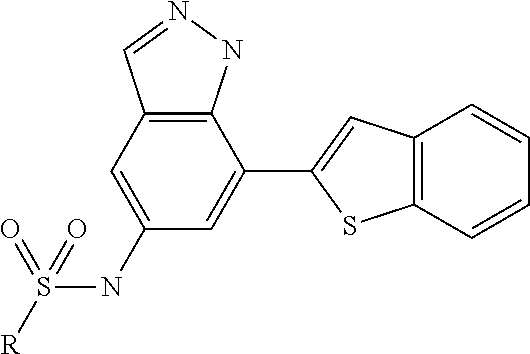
C12=C(C=C(NS([R])(=O)=O)C=C1C1=CC3=C(S1)C=CC=C3)C=NN2
